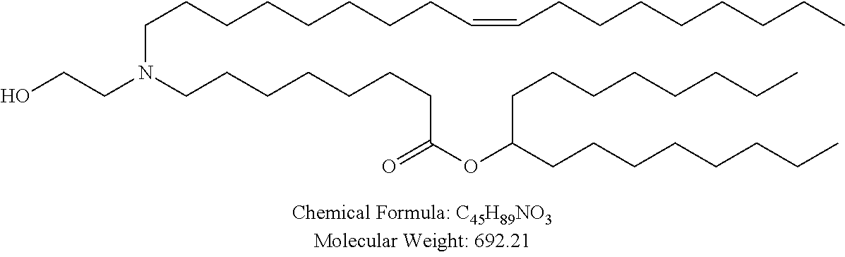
OCCN(CCCCCCCC(OC(CCCCCCCC)CCCCCCCC)=O)CCCCCCCCC=CCCCCCCCC
